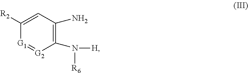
C1([R2])=CC(N)=C(N([H])[R6])[G2]=[G1]1
